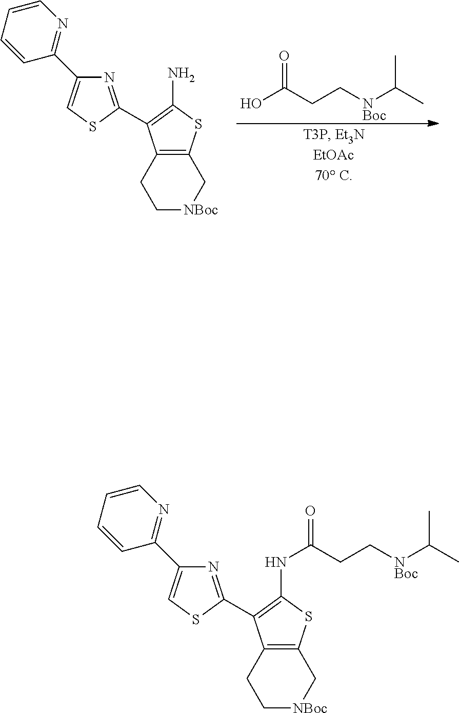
OC(CC[NBoc]C(C)C)=O.C1C[NBoc]CC2=C1C(C1=NC(C3=NC=CC=C3)=CS1)=C(N)S2.C1C[NBoc]CC2=C1C(C1=NC(C3=NC=CC=C3)=CS1)=C(NC(CC[NBoc]C(C)C)=O)S2
